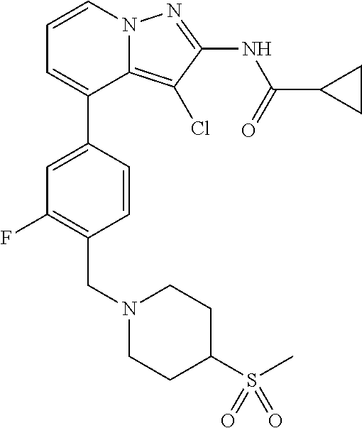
C12=C(Cl)C(NC(C3CC3)=O)=NN1C=CC=C2C1=CC(F)=C(CN2CCC(S(C)(=O)=O)CC2)C=C1
